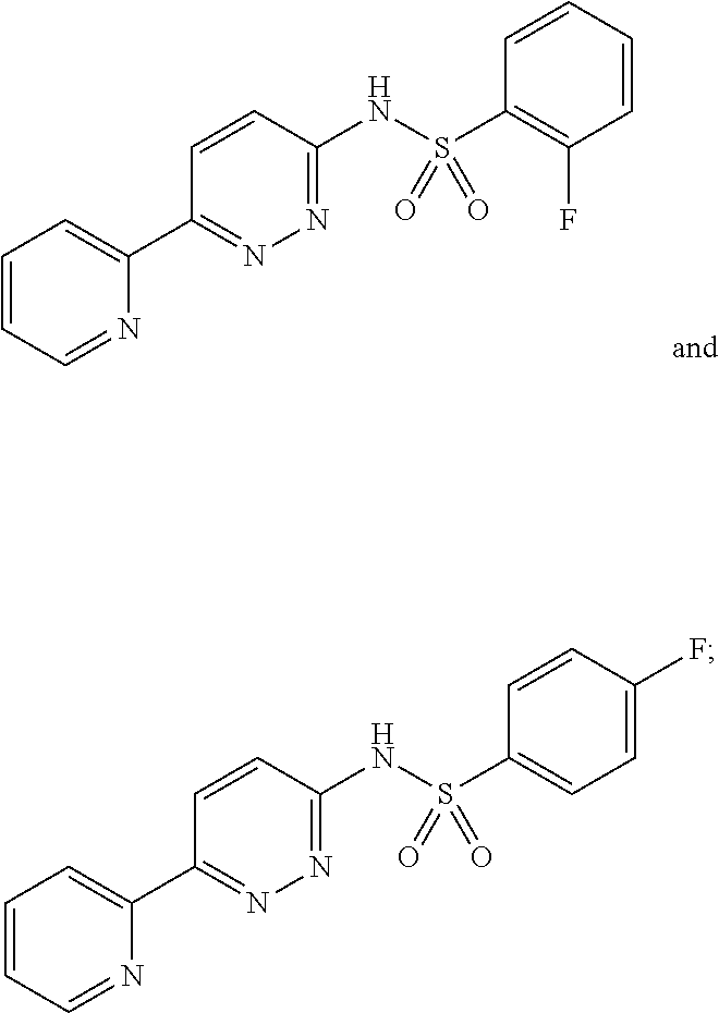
C1=CC=NC(C2=NN=C(NS(C3=C(F)C=CC=C3)(=O)=O)C=C2)=C1.C1=CC=NC(C2=NN=C(NS(C3=CC=C(F)C=C3)(=O)=O)C=C2)=C1
